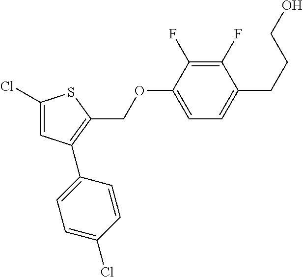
C1=C(Cl)SC(COC2=CC=C(CCCO)C(F)=C2F)=C1C1=CC=C(Cl)C=C1
